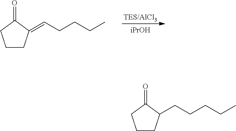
[iPrOH].C1CC(=CCCCC)C(=O)C1.C1CC(CCCCC)C(=O)C1
